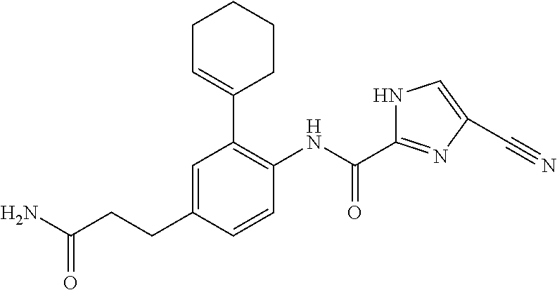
NC(CCC1=CC(C2=CCCCC2)=C(NC(C2=NC(C#N)=CN2)=O)C=C1)=O
